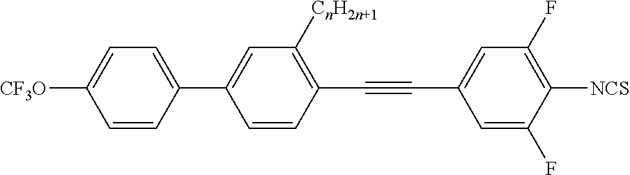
[CF3O]C1=CC=C(C2=CC([CnH2n+1])=C(C#CC3=CC(F)=C([NCS])C(F)=C3)C=C2)C=C1
